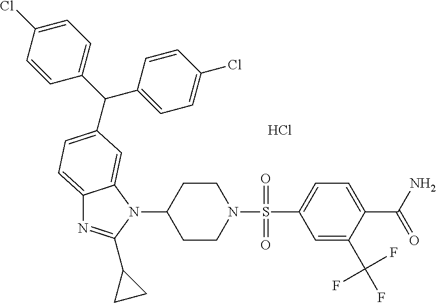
C12=CC=C(C(C3=CC=C(Cl)C=C3)C3=CC=C(Cl)C=C3)C=C1N(C1CCN(S(C3=CC=C(C(N)=O)C(C(F)(F)F)=C3)(=O)=O)CC1)C(C1CC1)=N2.Cl
